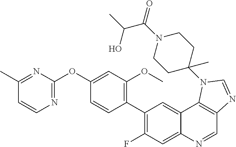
C1(C)=NC(OC2=CC(OC)=C(C3=C(F)C=C4C(=C3)C3=C(C=N4)N=CN3C3(C)CCN(C(C(C)O)=O)CC3)C=C2)=NC=C1
